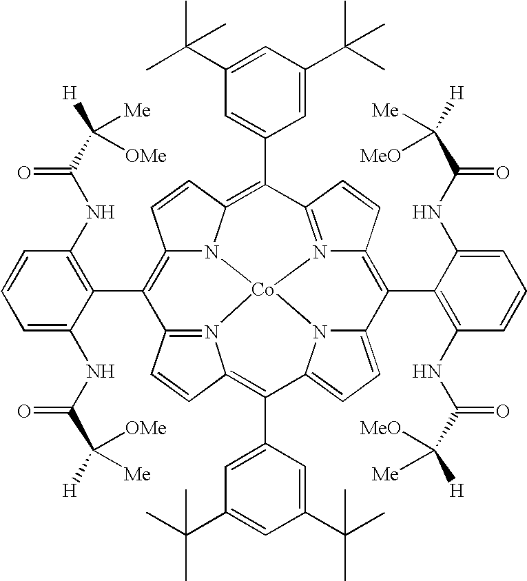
C12=C(C3=C(NC(C([Me])([OMe])[H])=O)C=CC=C3NC(C([Me])([OMe])[H])=O)C3=N4C(=C(C5=CC(C(C)(C)C)=CC(C(C)(C)C)=C5)C5=CC=C6N5[Co]45N1C(=C(C1=CC(C(C)(C)C)=CC(C(C)(C)C)=C1)C1=N5C(=C6C4=C(NC(C([Me])([MeO])[H])=O)C=CC=C4NC(C([Me])([MeO])[H])=O)C=C1)C=C2)C=C3
